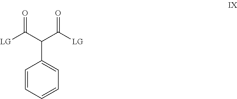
C1=CC=CC=C1C(C(=O)[LG])C(=O)[LG]
